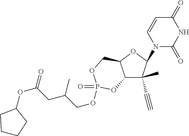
N1(C2OC3C(C2(C#C)C)OP(=O)(OCC(CC(=O)OC2CCCC2)C)OC3)C(=O)NC(=O)C=C1
